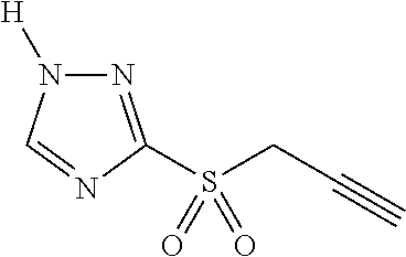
N1=C(S(CC#C)(=O)=O)N=CN1[H]
